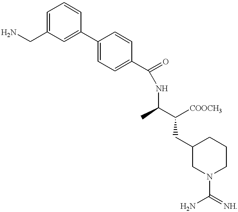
C1=C(CN)C=C(C2=CC=C(C(=O)NC(C)C([COOCH3])CC3CN(C(N)=[NH])CCC3)C=C2)C=C1
